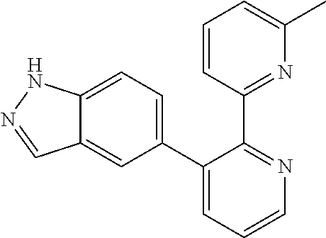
C1(C2=CC=CN=C2C2=NC(C)=CC=C2)=CC=C2C(=C1)C=NN2
